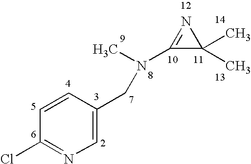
C1=C(CN(C)C2=NC2(C)C)C=CC(Cl)=N1
